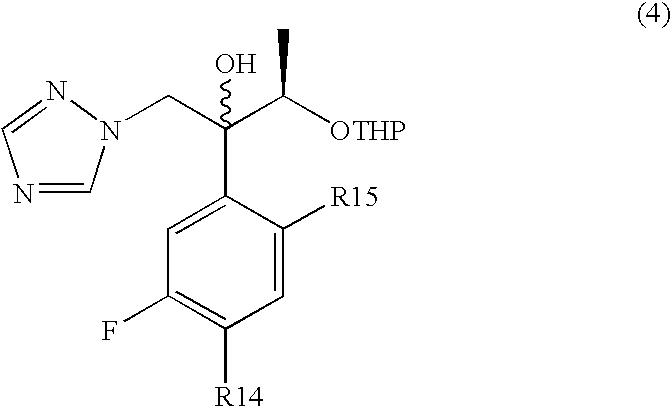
C1=C(C(C([OTHP])C)(O)CN2C=NC=N2)C([R15])=CC([R14])=C1F
